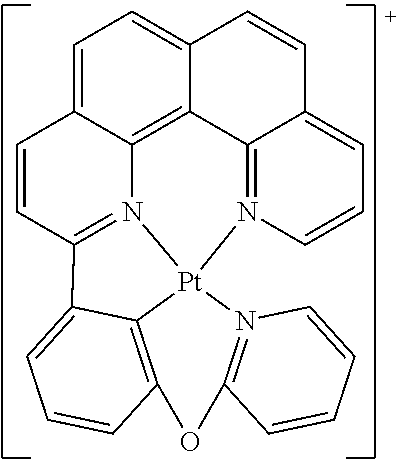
C1=C2C3=C4C(=C1)C=CC1=CC=CN(=C41)[Pt]14N3=C(C=C2)C2=CC=CC(=C12)OC1=N4C=CC=C1
